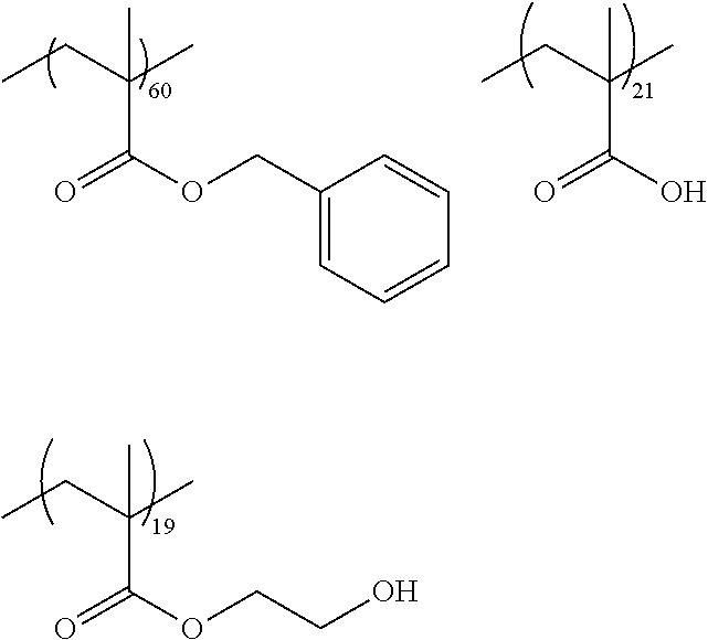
O=C(OCC1=CC=CC=C1)C(CC)(C)C.O=C(O)C(CC)(C)C.O=C(OCCO)C(CC)(C)C
